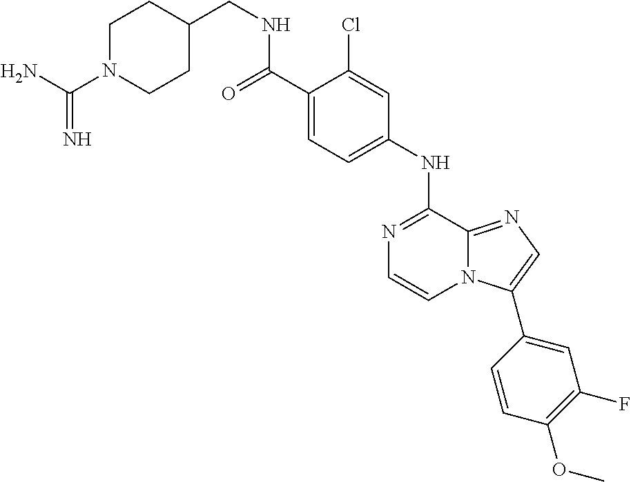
C1(C(=O)NCC2CCN(C(N)=N)CC2)=CC=C(NC2=NC=CN3C2=NC=C3C2=CC(F)=C(OC)C=C2)C=C1Cl
